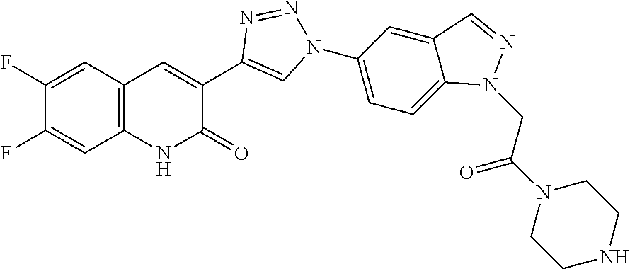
C1(F)=CC2=C(C=C1F)C=C(C1=CN(C3=CC=C4C(=C3)C=NN4CC(N3CCNCC3)=O)N=N1)C(=O)N2
